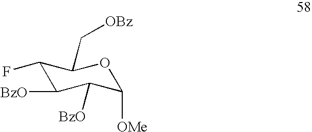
C1(F)C([BzO])C([BzO])C([OMe])OC1C[OBz]
